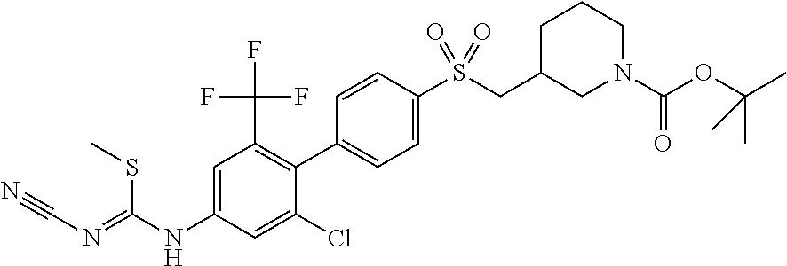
C1=C(NC(=NC#N)SC)C=C(Cl)C(C2=CC=C(S(=O)(=O)CC3CCCN(C(=O)OC(C)(C)C)C3)C=C2)=C1C(F)(F)F
